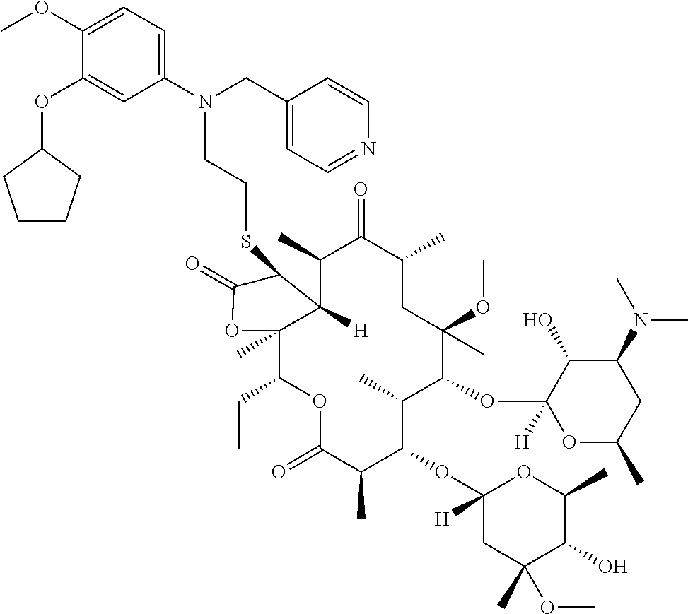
N(CCSC1C2([H])C(C)C(=O)C(C)CC(OC)(C)C(OC3([H])OC(C)CC(N(C)C)C3O)C(C)C(OC3([H])CC(C)(OC)C(O)C(C)O3)C(C)C(=O)OC(CC)C2(C)OC1=O)(C1=CC=C(OC)C(OC2CCCC2)=C1)CC1=CC=NC=C1
